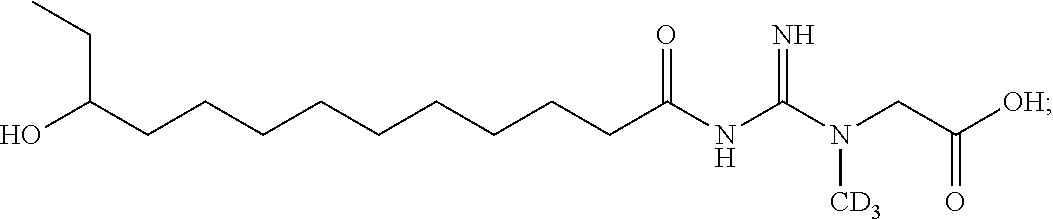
C(CCCCCCCCC(NC(N(CC([OH])=O)[CD3])=N)=O)C(O)CC
